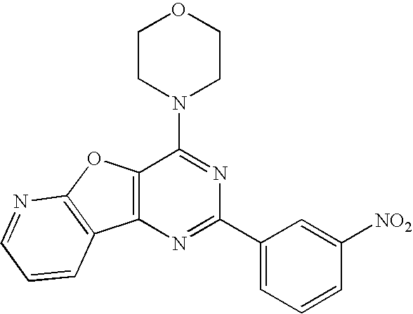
C1=NC2=C(C=C1)C1=C(O2)C(N2CCOCC2)=NC(C2=CC=CC([NO2])=C2)=N1
